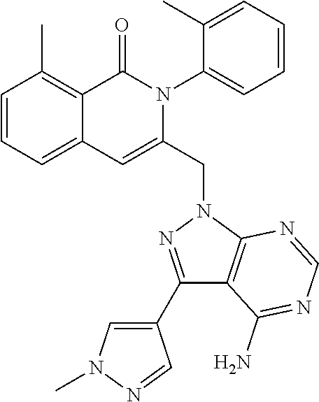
C1=CC=C2C(=C1C)C(=O)N(C1=CC=CC=C1C)C(CN1C3=C(C(N)=NC=N3)C(C3=CN(C)N=C3)=N1)=C2
